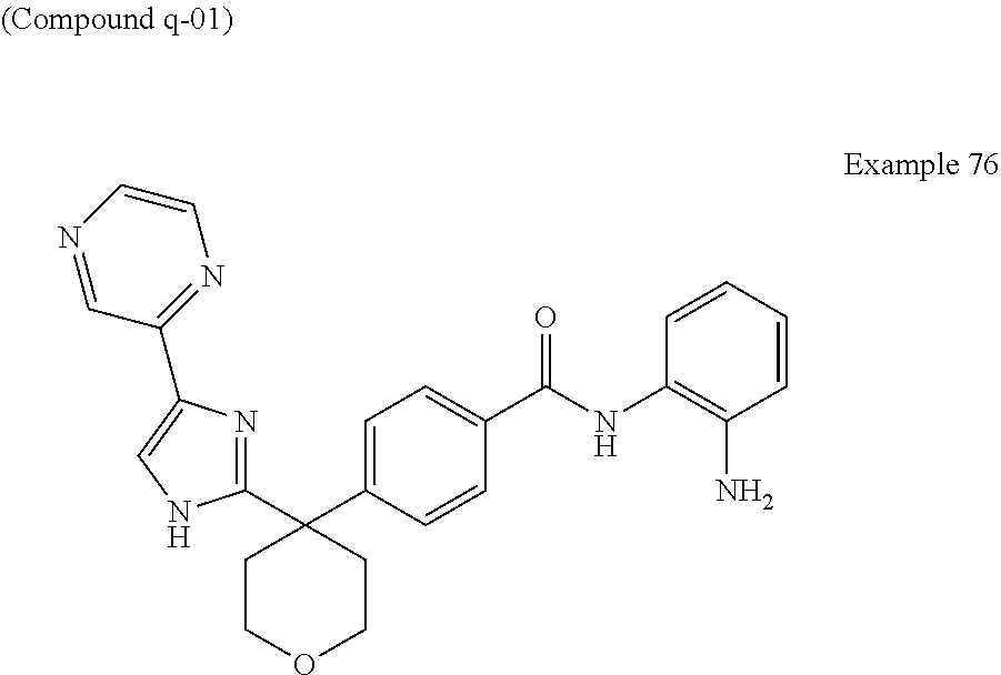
C1COCCC1(C1=CC=C(C(=O)NC2=C(N)C=CC=C2)C=C1)C1=NC(C2=NC=CN=C2)=CN1
